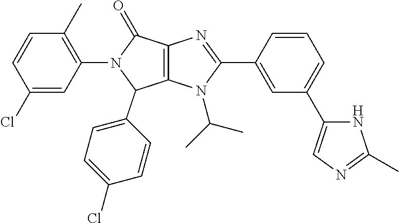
C1(Cl)=CC(N2C(=O)C3=C(C2C2=CC=C(Cl)C=C2)N(C(C)C)C(C2=CC(C4=CN=C(C)N4)=CC=C2)=N3)=C(C)C=C1
